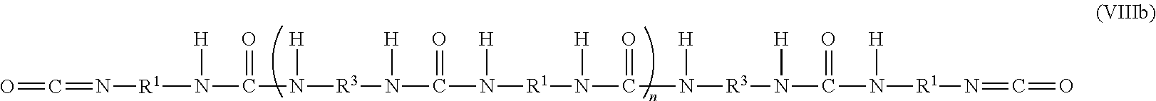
C(N([R3]N(C(N([R1]N(C(=O)N([R3]N(C(N([R1]N=C=O)[H])=O)[H])[H])[H])[H])=O)[H])[H])(=O)N([R1]N=C=O)[H]
